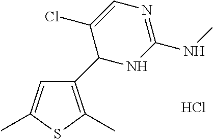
C1(C2NC(NC)=NC=C2Cl)=C(C)SC(C)=C1.Cl
